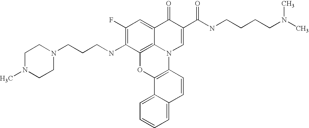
C12=C3C(=CC(F)=C1NCCCN1CCN(C)CC1)C(=O)C(C(=O)NCCCCN(C)C)=CN3C1=C(O2)C2=CC=CC=C2C=C1
